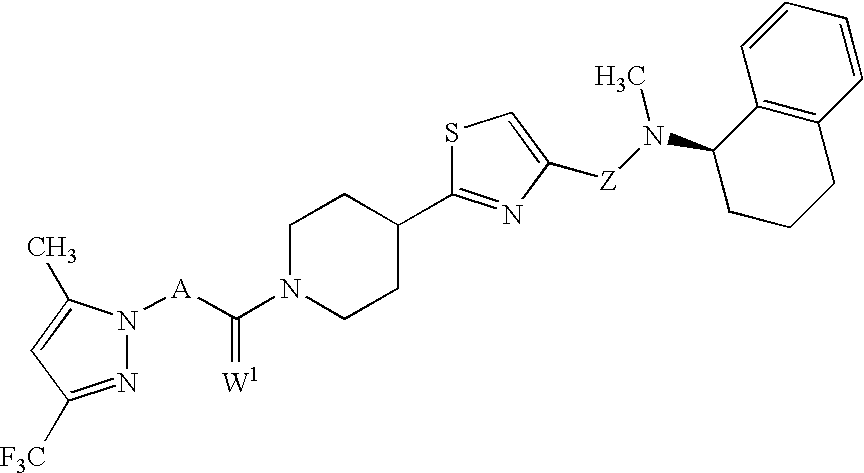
N1=C([F3C])C=C(C)N1[A]C(N1CCC(C2=NC([Z]N(C3CCCC4=C3C=CC=C4)C)=CS2)CC1)=[W1]
